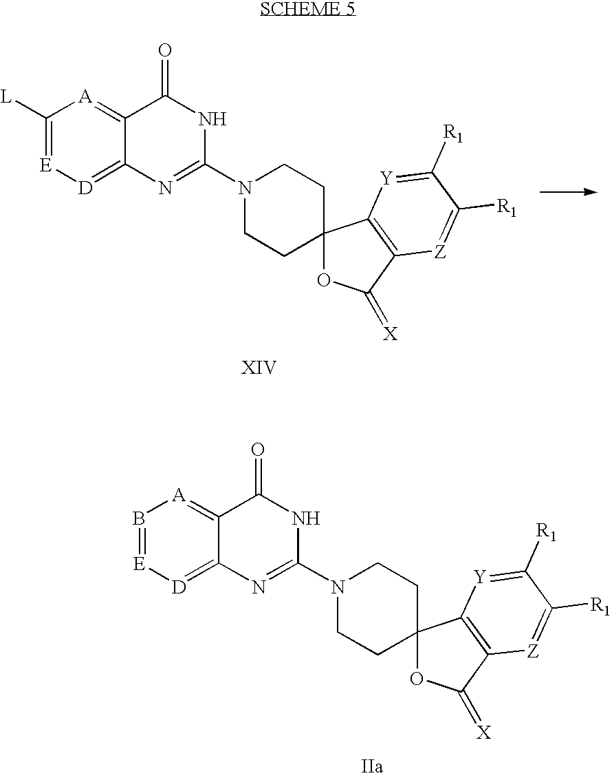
C1([L])=[E][D]=C2C(=[A]1)C(=O)NC(N1CCC3(OC(=[X])C4=C3[Y]=C([R1])C([R1])=[Z]4)CC1)=N2.B1=[E][D]=C2C(=[A]1)C(=O)NC(N1CCC3(OC(=[X])C4=C3[Y]=C([R1])C([R1])=[Z]4)CC1)=N2
